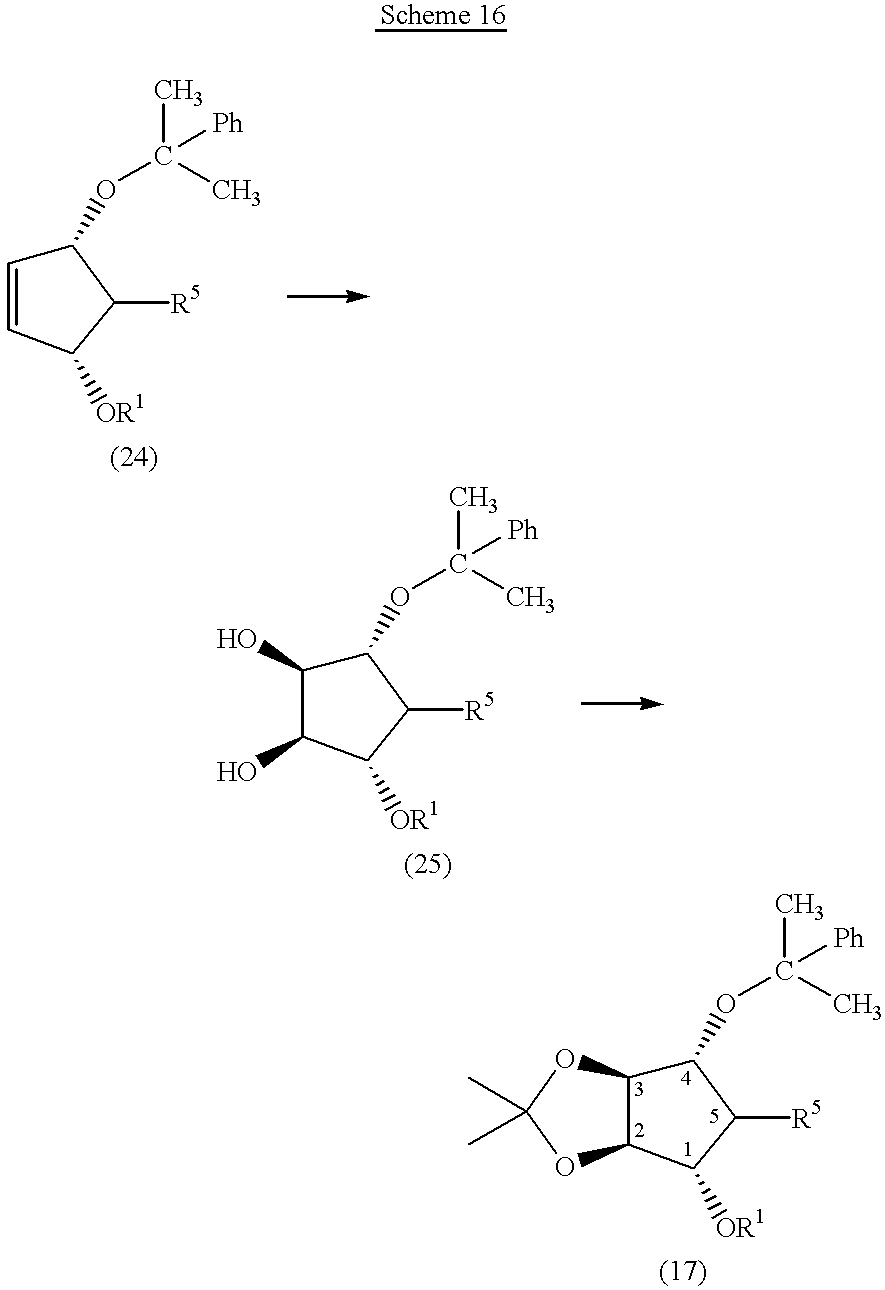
C1(OC(C)(C)[Ph])C=CC([OR1])C1[R5].C1(OC(C)([Ph])C)C2C(C([OR1])C1[R5])OC(C)(C)O2.C1(OC(C)(C)[Ph])C(O)C(O)C([OR1])C1[R5]
